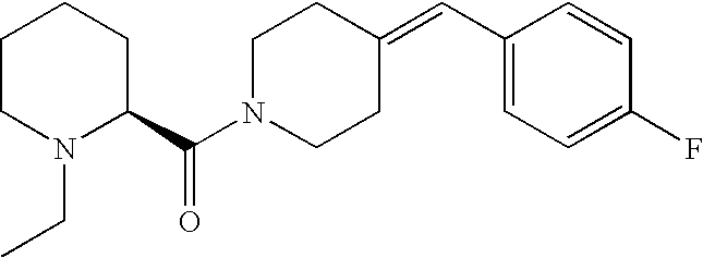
C1CN(CC)C(C(N2CCC(=CC3=CC=C(F)C=C3)CC2)=O)CC1
